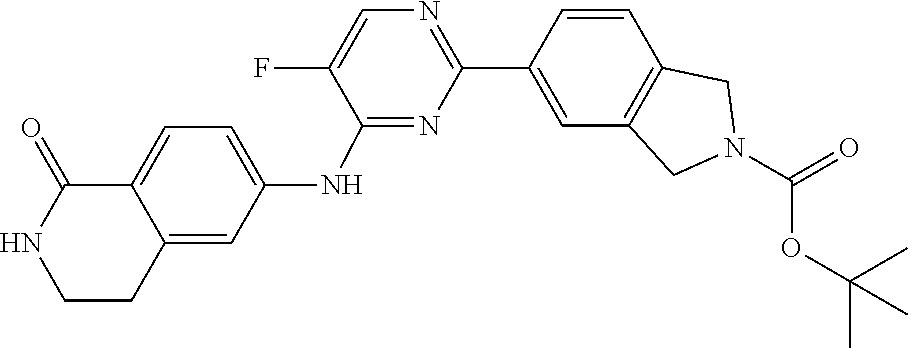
C1(F)=CN=C(C2=CC3=C(C=C2)CN(C(=O)OC(C)(C)C)C3)N=C1NC1=CC=C2C(=C1)CCNC2=O
